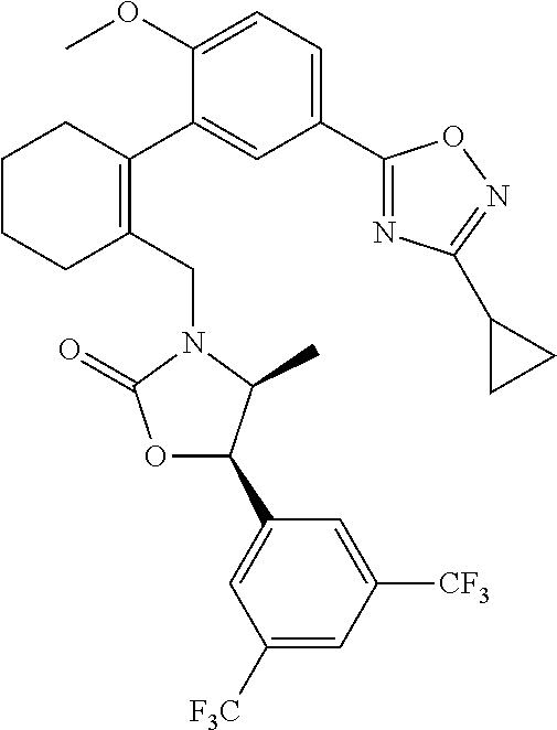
C1(CN2C(=O)OC(C3=CC([F3C])=CC([CF3])=C3)C2C)=C(C2=CC(C3=NC(C4CC4)=NO3)=CC=C2OC)CCCC1
